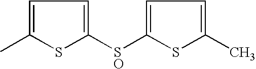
C1=C(C)SC([SO]C2=CC=C(C)S2)=C1
